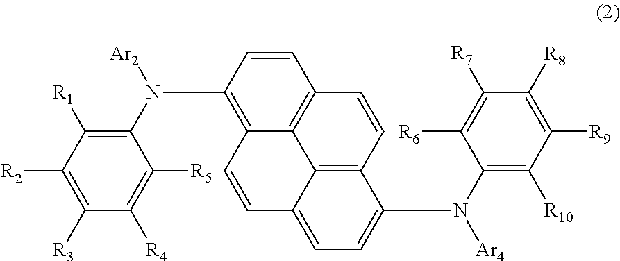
C1=CC(N(C2=C([R1])C([R2])=C([R3])C([R4])=C2[R5])[Ar2])=C2C3=C1C=CC1=C3C(=CC=C1N(C1=C([R10])C([R9])=C([R8])C([R7])=C1[R6])[Ar4])C=C2
